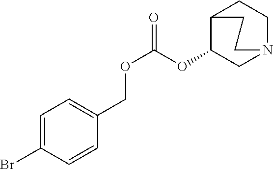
O(C(OC1C2CCN(C1)CC2)=O)CC1=CC=C(Br)C=C1
